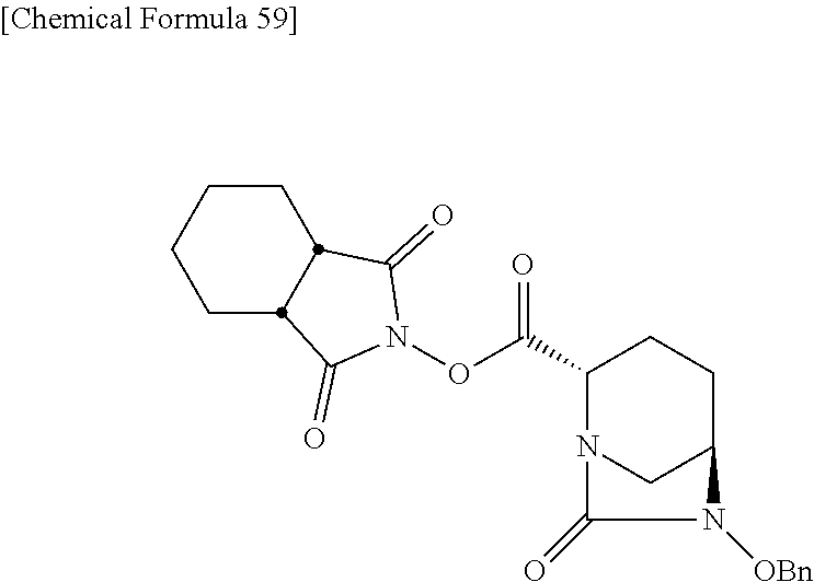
C1(C(ON2C(=O)C3CCCCC3C2=O)=O)N2CC(CC1)N([OBn])C2=O
